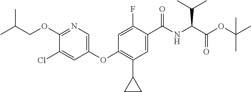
C1(OC2=C(C3CC3)C=C(C(NC(C(OC(C)(C)C)=O)C(C)C)=O)C(F)=C2)=CN=C(OCC(C)C)C(Cl)=C1
